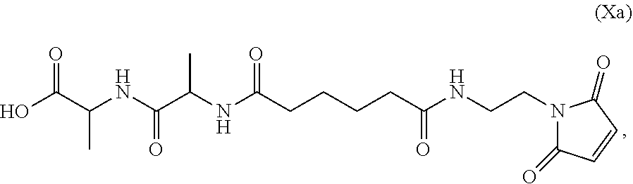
N1(CCNC(CCCCC(NC(C(NC(C(O)=O)C)=O)C)=O)=O)C(=O)C=CC1=O
